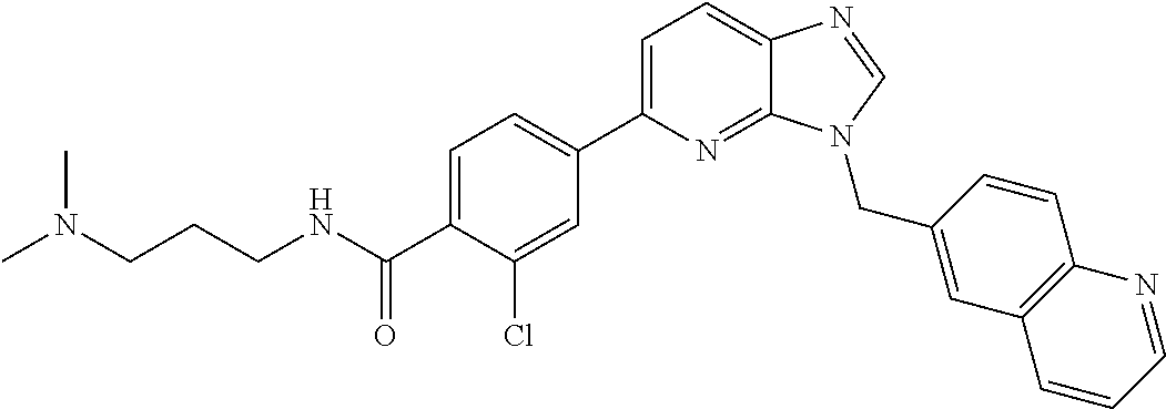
C1=C(C2=CC=C(C(NCCCN(C)C)=O)C(Cl)=C2)N=C2C(=C1)N=CN2CC1=CC2=C(C=C1)N=CC=C2
